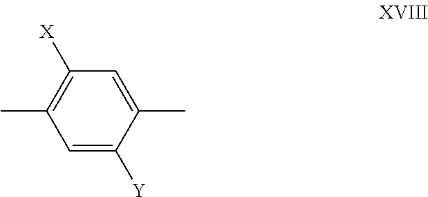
C1=C([Y])C(C)=CC([X])=C1C
